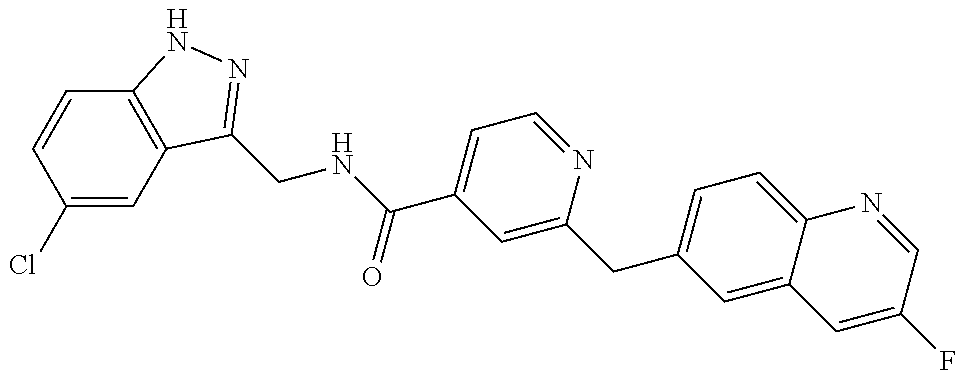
C1(Cl)=CC2=C(C=C1)NN=C2CNC(C1=CC=NC(CC2=CC=C3C(=C2)C=C(F)C=N3)=C1)=O
